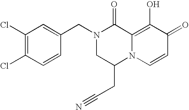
C1(Cl)=C(Cl)C=CC(CN2CC(CC#N)N3C(=C(O)C(=O)C=C3)C2=O)=C1
